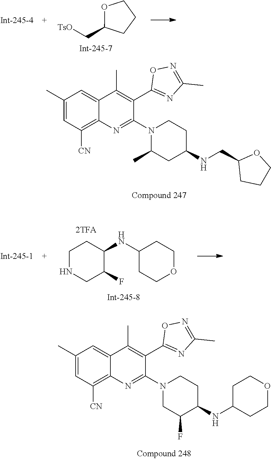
[TsO]CC1CCCO1.C1(C)=CC([CN])=C2C(=C1)C(C)=C(C1=NC(C)=NO1)C(N1C(C)CC(NCC3CCCO3)CC1)=N2.C1NCC(F)C(NC2CCOCC2)C1.C1(C)=CC([CN])=C2C(=C1)C(C)=C(C1=NC(C)=NO1)C(N1CC(F)C(NC3CCOCC3)CC1)=N2
